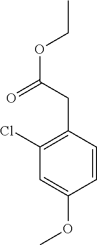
C1(CC(OCC)=O)=C(Cl)C=C(OC)C=C1
